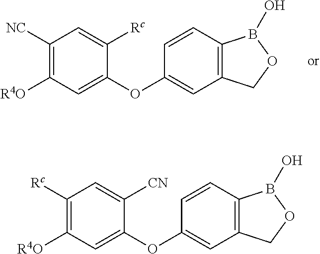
C1([NC])=C([R4O])C=C(OC2=CC3=C(C=C2)B(O)OC3)C([Rc])=C1.C1([Rc])=C([R4O])C=C(OC2=CC3=C(C=C2)B(O)OC3)C([CN])=C1
